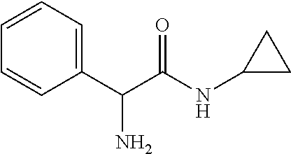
C1=CC=C(C(C(NC2CC2)=O)N)C=C1
